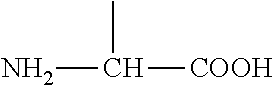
NC(C)[COOH]
